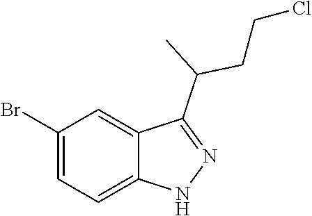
C1(Br)=CC=C2C(=C1)C(C(C)CCCl)=NN2
